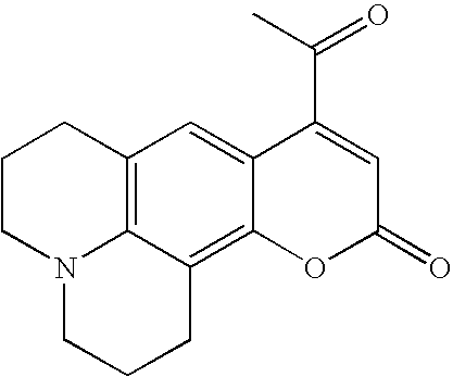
C12=C3C(=C4C(=C1)C(C(=O)C)=CC(=O)O4)CCCN3CCC2
